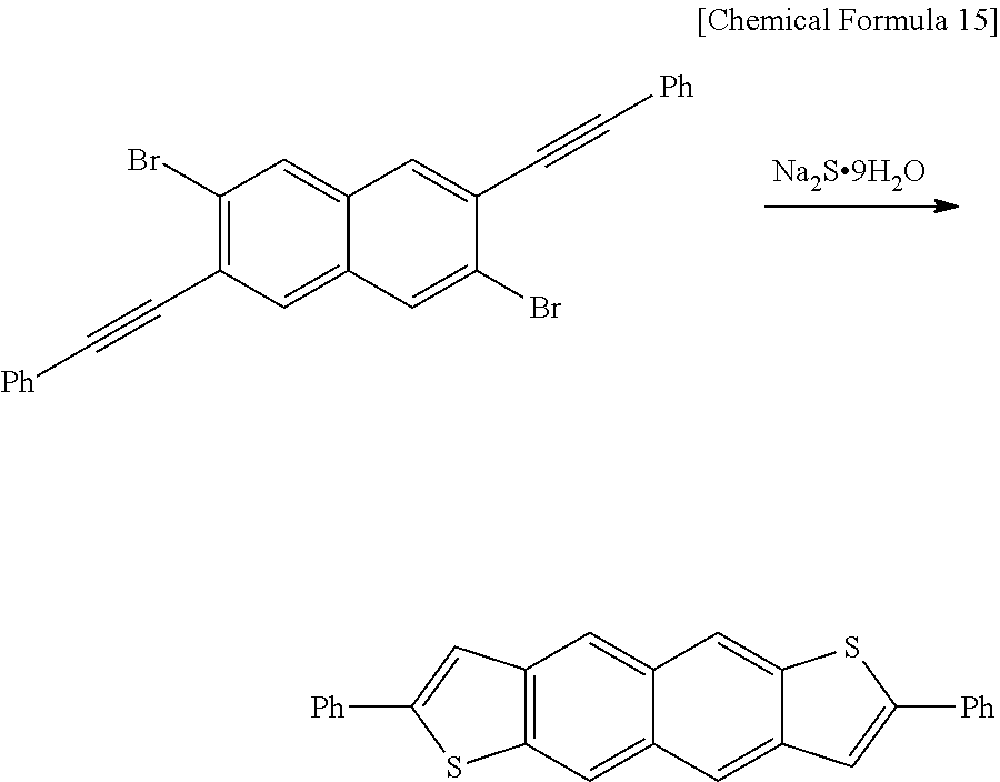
C1(Br)=C(C#C[Ph])C=C2C(=C1)C=C(C#C[Ph])C(Br)=C2.C12=C(C=C3C(=C1)C=C1C(=C3)C=C([Ph])S1)SC([Ph])=C2
